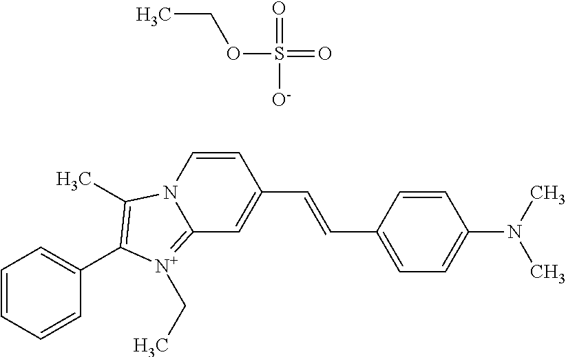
C(=CC1=CC=C(N(C)C)C=C1)C1=CC2=[N+](CC)C(C3=CC=CC=C3)=C(C)N2C=C1.O=S([O-])(=O)OCC
